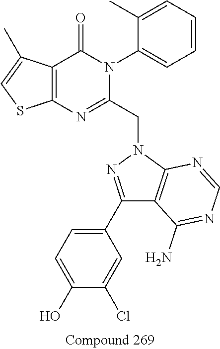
C12=C(C(=O)N(C3=CC=CC=C3C)C(CN3N=C(C4=CC=C(O)C(Cl)=C4)C4=C3N=CN=C4N)=N1)C(C)=CS2
